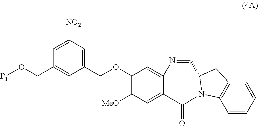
O(C1=C([MeO])C=C2C(=C1)N=CC1CC3=C(C=CC=C3)N1C2=O)CC1=CC([NO2])=CC(CO[P1])=C1
